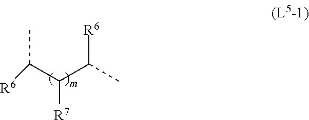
C(C(C(C)[R6])[R7])(C)[R6]
